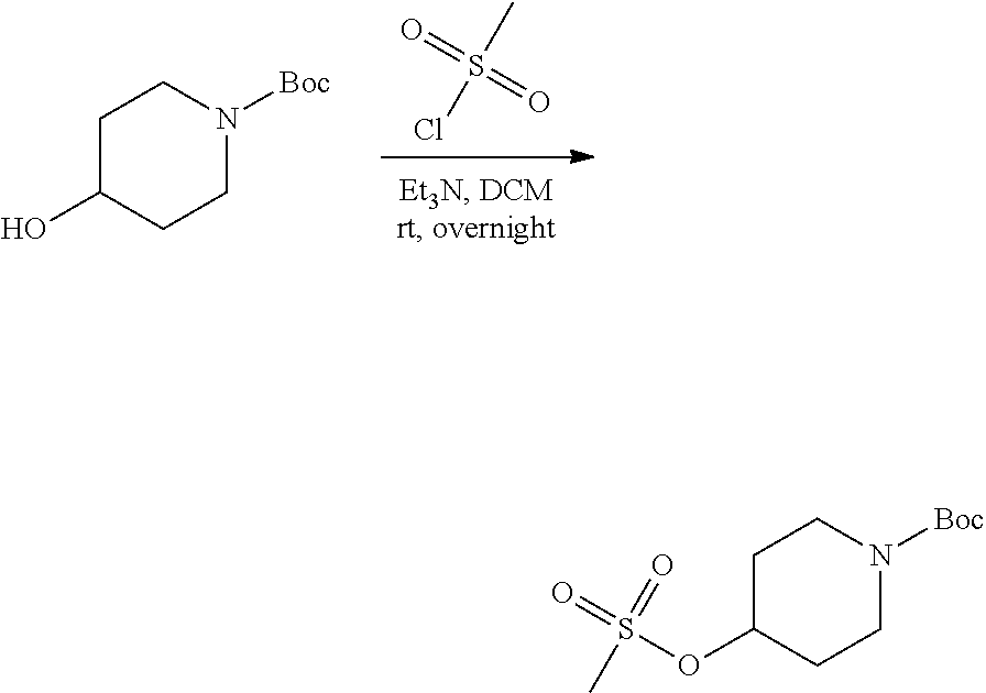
ClS(C)(=O)=O.C1C(O)CCN([Boc])C1.C1C(OS(=O)(=O)C)CCN([Boc])C1
